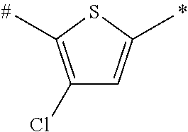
C1(Cl)=C(C)SC(C)=C1
